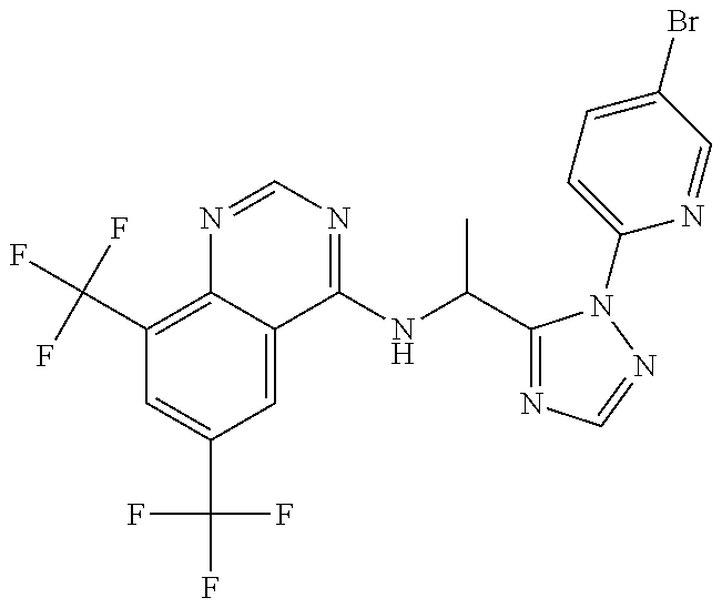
C1(C(F)(F)F)=C2C(=CC(C(F)(F)F)=C1)C(NC(C)C1=NC=NN1C1=CC=C(Br)C=N1)=NC=N2
